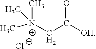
O=C([OH])C[N+](C)(C)C.[Cl-]
